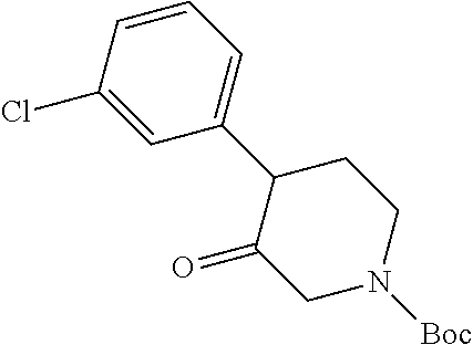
ClC1=CC(C2C(=O)CN([Boc])CC2)=CC=C1
